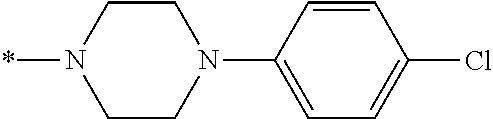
*N1CCN(C2=CC=C(Cl)C=C2)CC1
